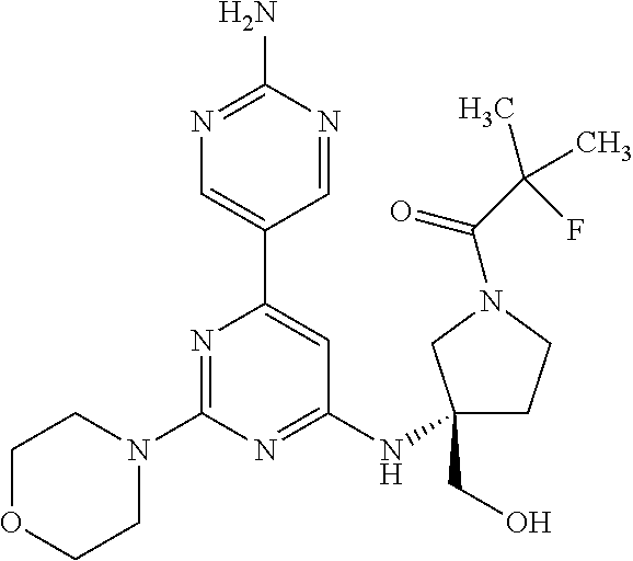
N1=C(N)N=CC(C2=CC(NC3(CO)CCN(C(C(C)(F)C)=O)C3)=NC(N3CCOCC3)=N2)=C1
